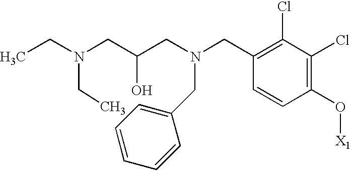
N(CC1=C(Cl)C(Cl)=C(O[X1])C=C1)(CC(CN(CC)CC)O)CC1=CC=CC=C1
